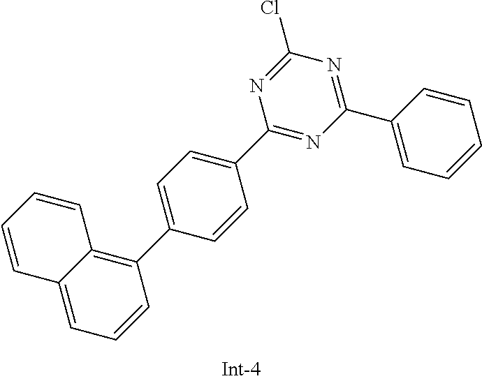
C1(C2=CC=CC=C2)=NC(Cl)=NC(C2=CC=C(C3=C4C(=CC=C3)C=CC=C4)C=C2)=N1
